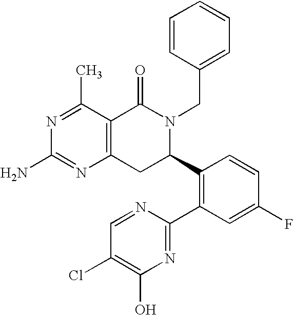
C12=C(C(C)=NC(N)=N1)C(=O)N(CC1=CC=CC=C1)C(C1=C(C3=NC(O)=C(Cl)C=N3)C=C(F)C=C1)C2
